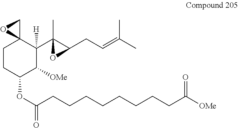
C1CC(OC(CCCCCCCCC([OMe])=O)=O)C([OMe])C(C2(C)C(CC=C(C)C)O2)([H])C12CO2
